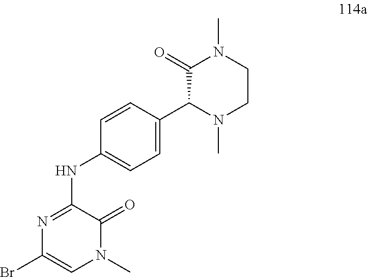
N1=C(NC2=CC=C(C3N(C)CCN(C)C3=O)C=C2)C(=O)N(C)C=C1Br
